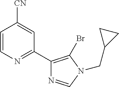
C1=CN=C(C2=C(Br)N(CC3CC3)C=N2)C=C1[CN]
